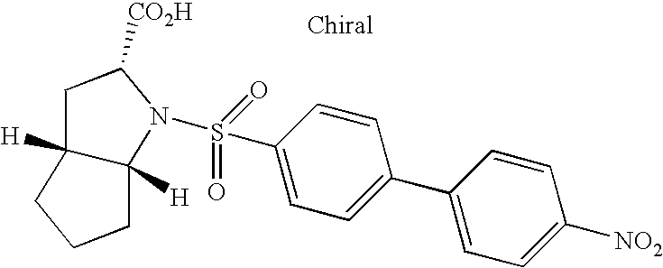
C12([H])C([H])(CCC1)N(S(=O)(=O)C1=CC=C(C3=CC=C([NO2])C=C3)C=C1)C([CO2H])C2
